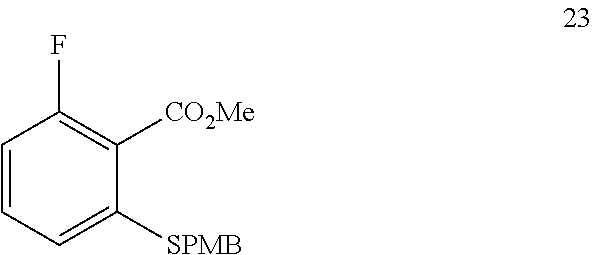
[SPMB]C1=CC=CC(F)=C1[CO2Me]
